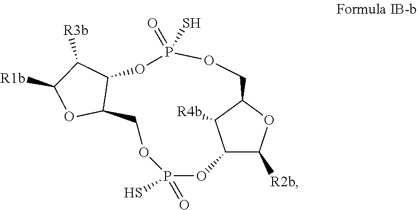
P1(=O)(S)OC2C([R2b])OC(C2[R4b])COP(S)(=O)OC2C(OC([R1b])C2[R3b])CO1
